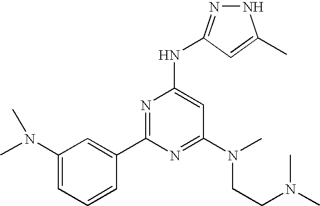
N1N=C(NC2=CC(N(CCN(C)C)C)=NC(C3=CC(N(C)C)=CC=C3)=N2)C=C1C
